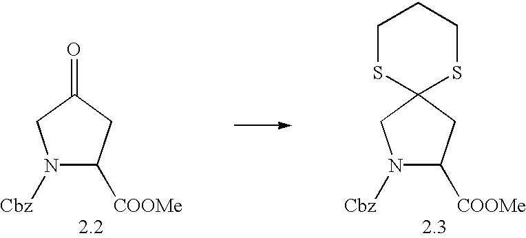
N1([Cbz])C([COOMe])CC(=O)C1.N1([Cbz])C([COOMe])CC2(C1)SCCCS2
